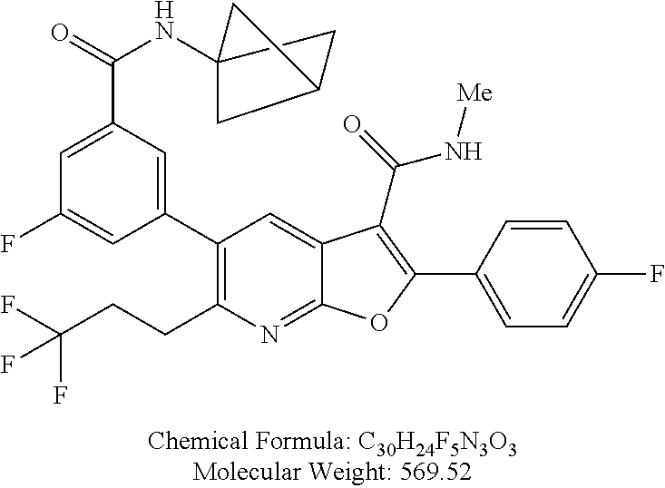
C12(NC(C3=CC(F)=CC(C4=C(CCC(F)(F)F)N=C5C(=C4)C(C(=O)N[Me])=C(C4=CC=C(F)C=C4)O5)=C3)=O)CC(C1)C2
